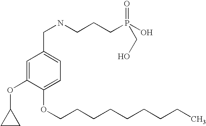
C1=C(OC2CC2)C(OCCCCCCCCC)=CC=C1CNCCCP(O)(CO)=O
